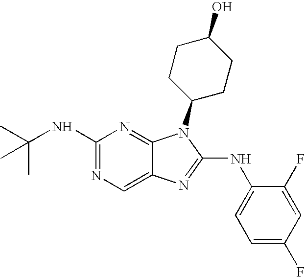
N1=C(NC(C)(C)C)N=C2C(=C1)N=C(NC1=CC=C(F)C=C1F)N2C1CCC(O)CC1
